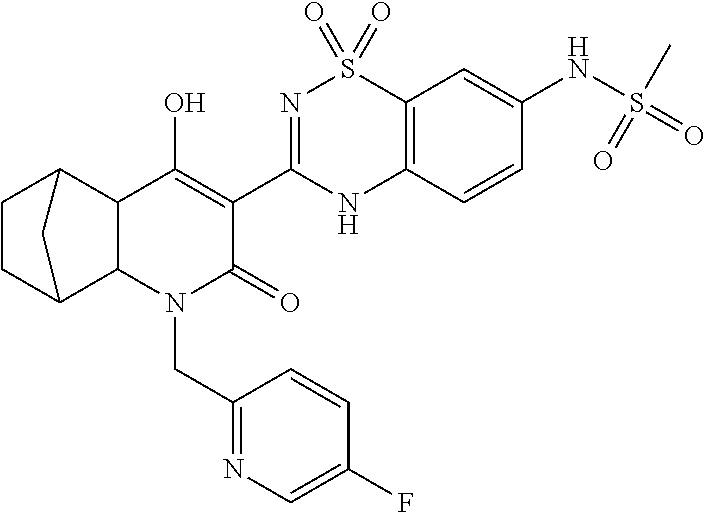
C1CC2C3C(C1C2)C(O)=C(C1=NS(=O)(=O)C2=C(N1)C=CC(NS(C)(=O)=O)=C2)C(=O)N3CC1=NC=C(F)C=C1
